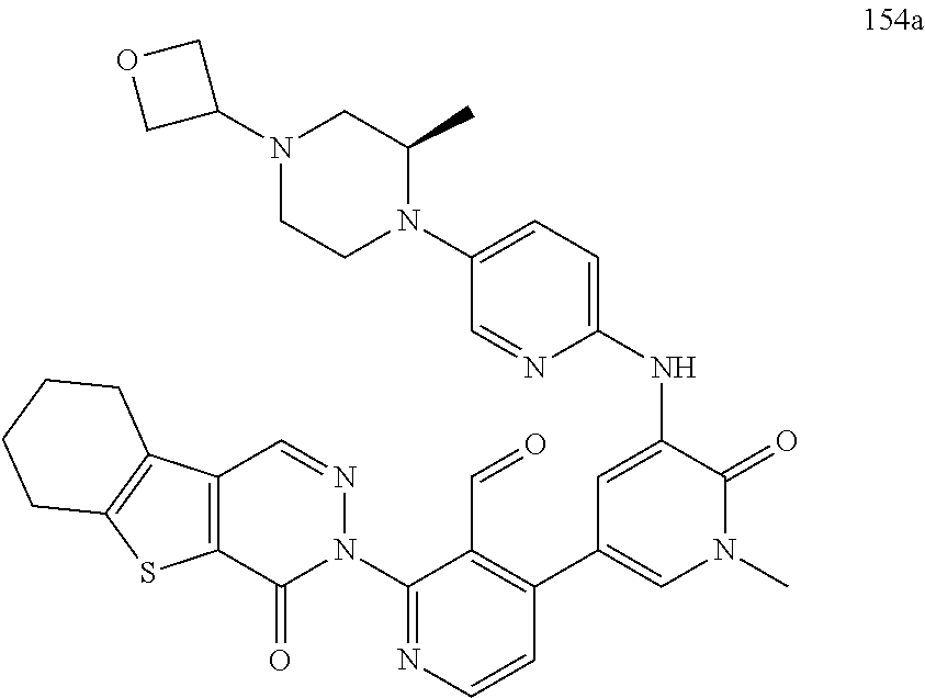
C1(N2N=CC3=C(C2=O)SC2=C3CCCC2)=NC=CC(C2=CN(C)C(=O)C(NC3=CC=C(N4C(C)CN(C5COC5)CC4)C=N3)=C2)=C1C=O
